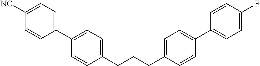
C1(C2=CC=C(CCCC3=CC=C(C4=CC=C(F)C=C4)C=C3)C=C2)=CC=C([NC])C=C1
